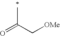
O=C(C[OMe])C
